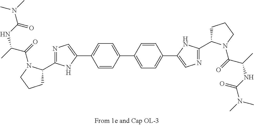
N1=C(C2CCCN2C(=O)C(NC(=O)N(C)C)C)NC(C2=CC=C(C3=CC=C(C4=CN=C(C5CCCN5C(=O)C(NC(=O)N(C)C)C)N4)C=C3)C=C2)=C1
